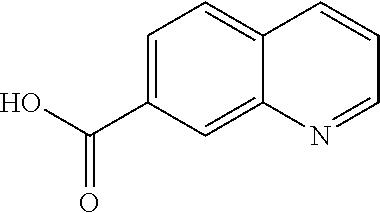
C12=CC(C(O)=O)=CC=C1C=CC=N2
